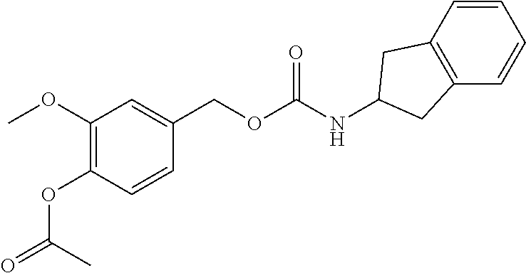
COC1=C(OC(=O)C)C=CC(COC(NC2CC3=C(C=CC=C3)C2)=O)=C1
